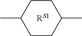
C1CC(C)CCC1C.[RS1]
